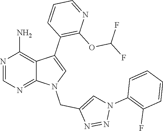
N1=CN=C2C(=C1N)C(C1=C(OC(F)F)N=CC=C1)=CN2CC1=CN(C2=C(F)C=CC=C2)N=N1
